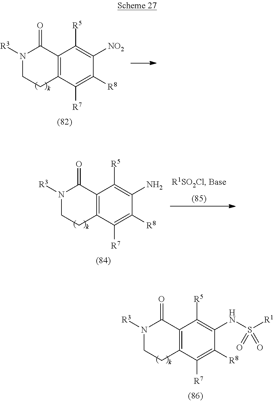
C12=C(C([R7])=C([R8])C(N)=C1[R5])CCN([R3])C2=O.C12=C(C([R7])=C([R8])C(NS([R1])(=O)=O)=C1[R5])CCN([R3])C2=O.C12=C(C([R7])=C([R8])C([NO2])=C1[R5])CCN([R3])C2=O
